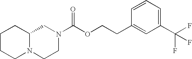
C12N(CCN(C(OCCC3=CC(C(F)(F)F)=CC=C3)=O)C1)CCCC2
